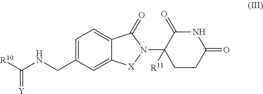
C1=C(CNC([R10])=[Y])C=C2C(=C1)C(=O)N(C1([R11])CCC(=O)NC1=O)[X]2
